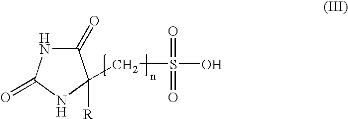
C1(=O)NC(=O)NC1(CS(O)(=O)=O)[R]
